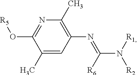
[R5]OC1=NC(C)=C(N=C(N([R1])[R2])[R6])C=C1C
